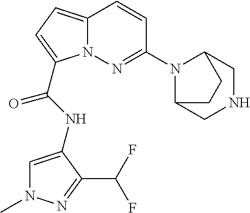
C1=C(NC(=O)C2=CC=C3N2N=C(N2C4CNCC2CC4)C=C3)C(C(F)F)=NN1C
